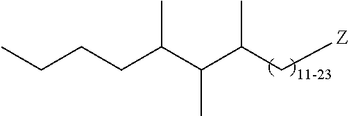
C(C(C[Z])C)(C(CCCC)C)C
